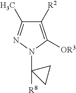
C1([R2])=C([OR3])N(C2([R8])CC2)N=C1C
